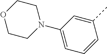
C1=C(C)C=CC=C1N1CCOCC1
